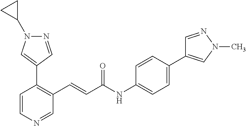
C1=CN=CC(C=CC(NC2=CC=C(C3=CN(C)N=C3)C=C2)=O)=C1C1=CN(C2CC2)N=C1
